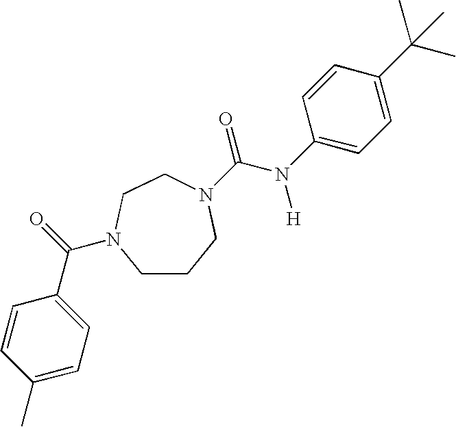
C1CCN(C(=O)N([H])C2=CC=C(C(C)(C)C)C=C2)CCN1C(=O)C1=CC=C(C)C=C1
